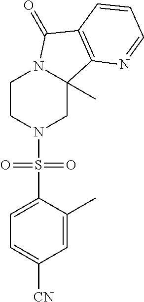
C1CN(S(C2=CC=C([CN])C=C2C)(=O)=O)CC2(C)N1C(=O)C1=C2N=CC=C1
